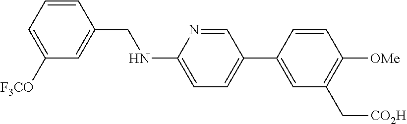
C1=CC(CNC2=CC=C(C3=CC(C[CO2H])=C([OMe])C=C3)C=N2)=CC([F3CO])=C1
